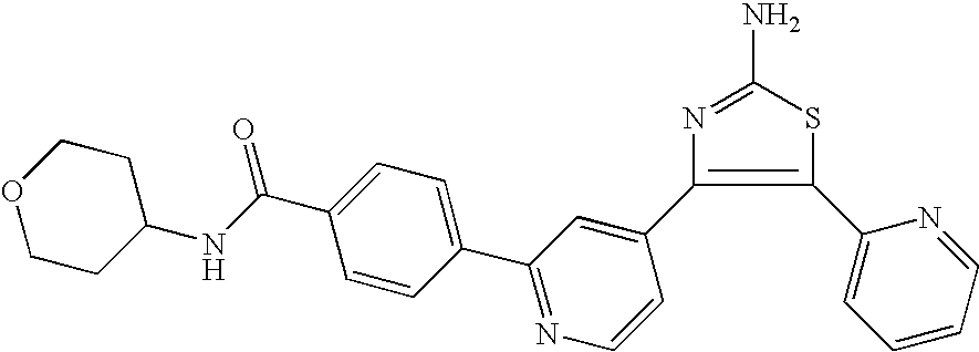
S1C(N)=NC(C2=CC(C3=CC=C(C(NC4CCOCC4)=O)C=C3)=NC=C2)=C1C1=CC=CC=N1
